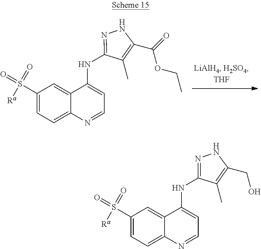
C1(C(=O)OCC)=C(C)C(NC2=CC=NC3=CC=C(S([Ra])(=O)=O)C=C32)=NN1.C1(CO)=C(C)C(NC2=CC=NC3=CC=C(S([Ra])(=O)=O)C=C32)=NN1
